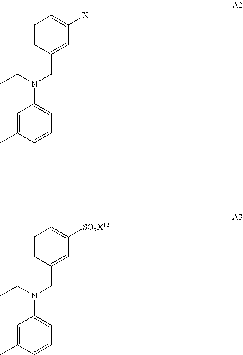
C1=C(C)C=CC=C1N(CC)CC1=CC([X11])=CC=C1.C1=C(C)C=CC=C1N(CC)CC1=CC([SO3X12])=CC=C1
